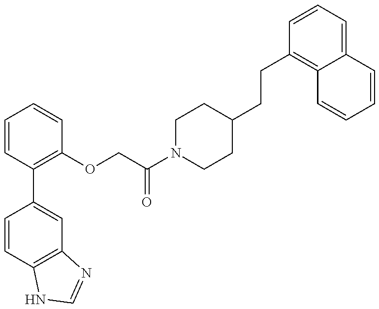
C1=CC2=C(C=C1C1=C(OCC(N3CCC(CCC4=C5C(=CC=C4)C=CC=C5)CC3)=O)C=CC=C1)N=CN2
